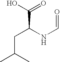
C(C(NC=O)C(O)=O)C(C)C
